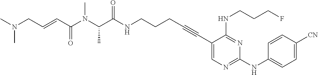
C1(C#CCCCNC(C(N(C(C=CCN(C)C)=O)C)C)=O)=CN=C(NC2=CC=C([CN])C=C2)N=C1NCCCF
